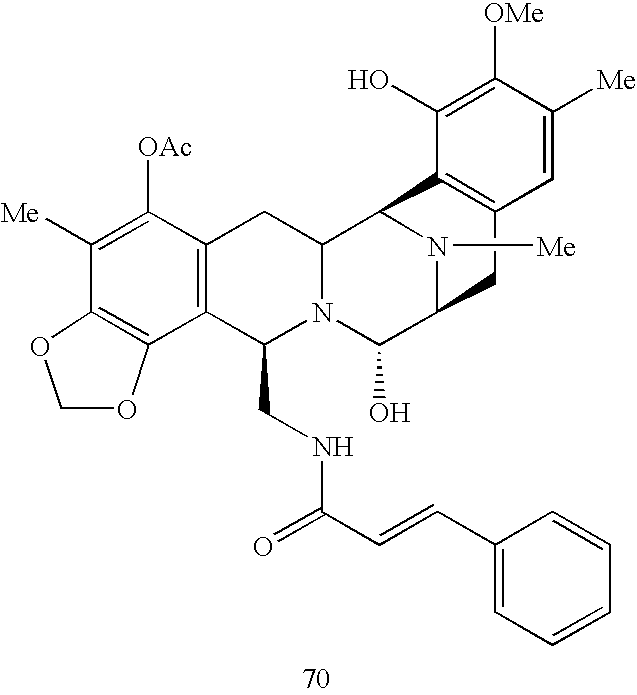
C1([Me])=C([OAc])C2=C(C(CNC(C=CC3=CC=CC=C3)=O)N3C(C2)C2N([Me])C(C3O)CC3=C2C(O)=C([OMe])C([Me])=C3)C2=C1OCO2
